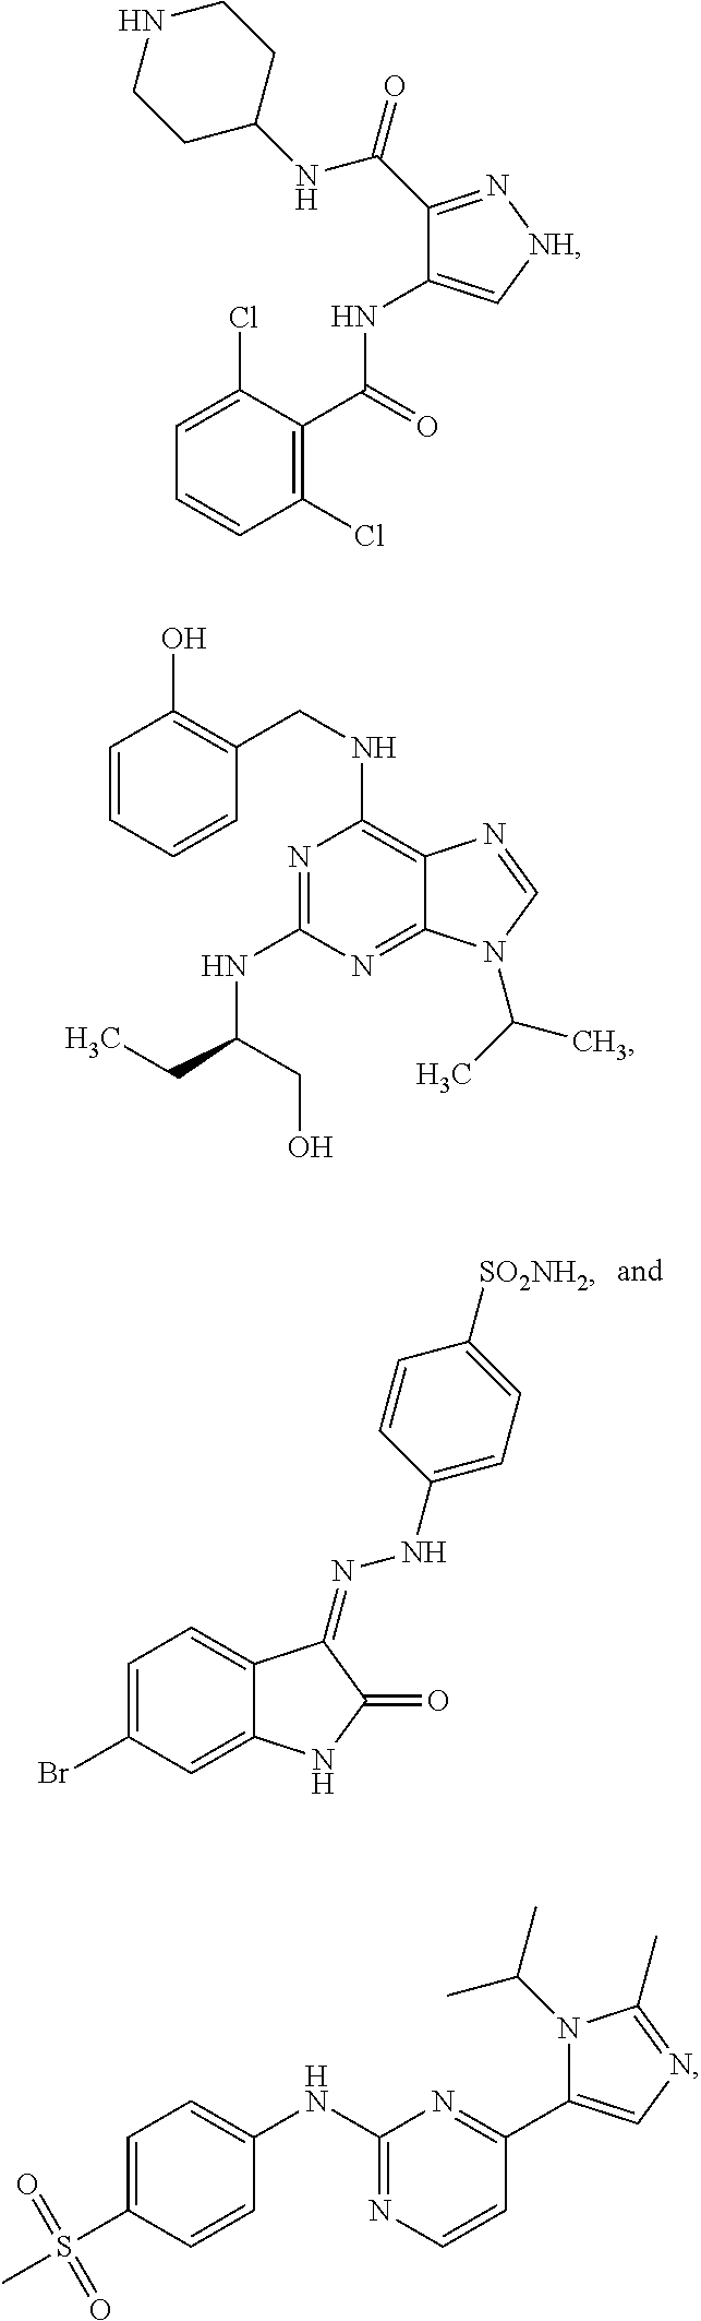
C1=C(S(C)(=O)=O)C=CC(NC2=NC=CC(C3=CN=C(C)N3C(C)C)=N2)=C1.C1=C(Br)C=C2C(=C1)C(=NNC1=CC=C([SO2NH2])C=C1)C(=O)N2.N1=C(NC(CC)CO)N=C2C(=C1NCC1=C(O)C=CC=C1)N=CN2C(C)C.C1(Cl)=C(C(=O)NC2=C[NH]N=C2C(=O)NC2CCNCC2)C(Cl)=CC=C1
